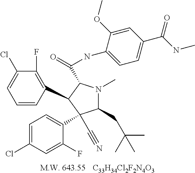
[C33H34Cl2F2N4O3].C1=CC(C2C(C(NC3=CC=C(C(NC)=O)C=C3OC)=O)N(C)C(CC(C)(C)C)C2(C2=CC=C(Cl)C=C2F)C#N)=C(F)C(Cl)=C1
